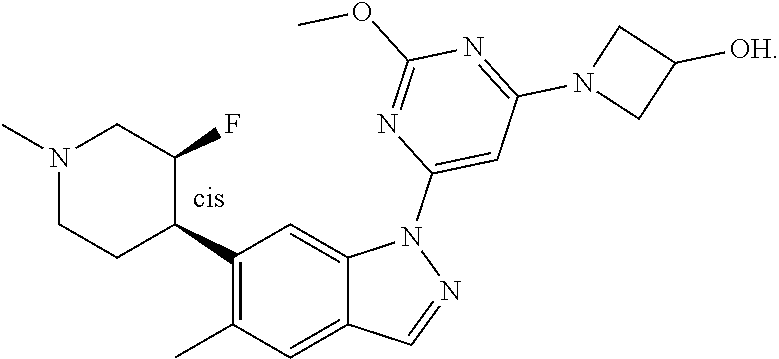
N1(C)CCC(C2=C(C)C=C3C(=C2)N(C2=CC(N4CC([OH])C4)=NC(OC)=N2)N=C3)C(F)C1
